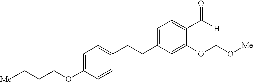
C1=C(CCC2=CC=C(OCCC[Me])C=C2)C=C(OCO[Me])C(C(=O)[H])=C1
